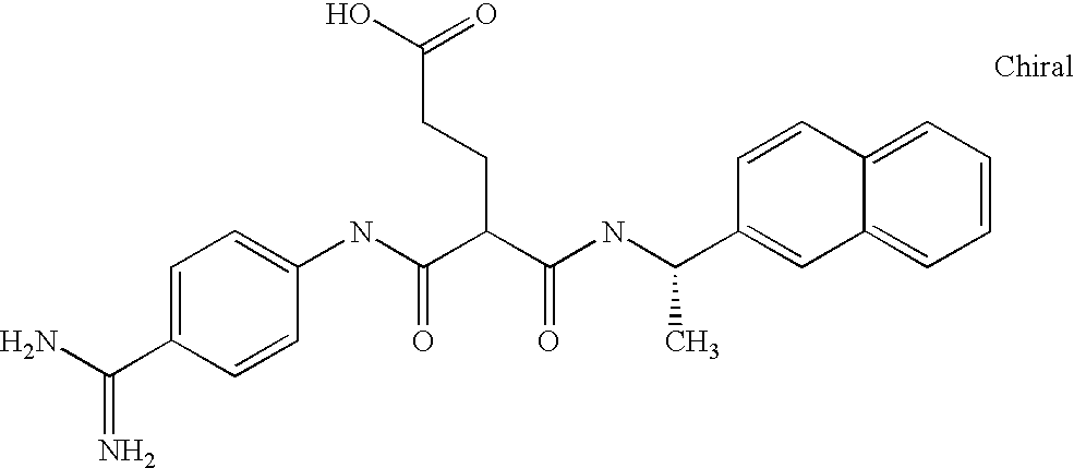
NC(C1=CC=C(NC(C(C(NC(C2=CC3=CC=CC=C3C=C2)C)=O)CCC(O)=O)=O)C=C1)=N
